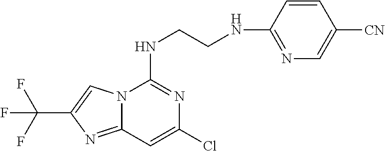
N12C(=NC(C(F)(F)F)=C1)C=C(Cl)N=C2NCCNC1=NC=C([CN])C=C1
